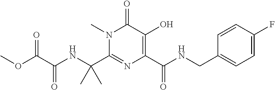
N(C(C(OC)=O)=O)C(C1=NC(C(NCC2=CC=C(F)C=C2)=O)=C(O)C(=O)N1C)(C)C
